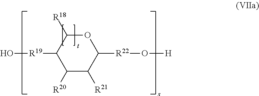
C1([R19]O)C([R20])C([R21])C([R22]O[H])OC1[R18]
